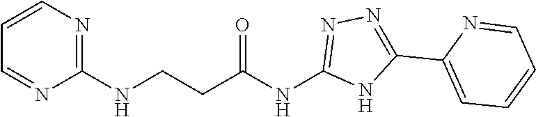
C(CC(=O)NC1=NN=C(C2=CC=CC=N2)N1)NC1=NC=CC=N1
